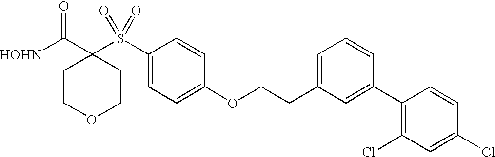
[HOHN]C(C1(S(C2=CC=C(OCCC3=CC=CC(C4=C(Cl)C=C(Cl)C=C4)=C3)C=C2)(=O)=O)CCOCC1)=O
